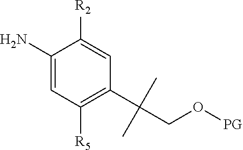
C1(N)=CC([R5])=C(C(CO[PG])(C)C)C=C1[R2]
